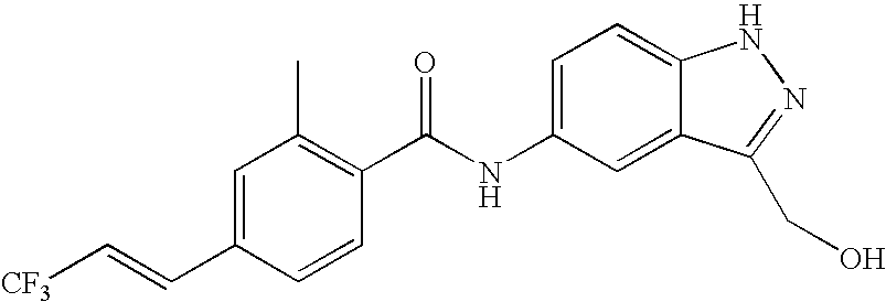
C1=C(C=C[CF3])C=CC(C(NC2=CC=C3C(=C2)C(CO)=NN3)=O)=C1C
